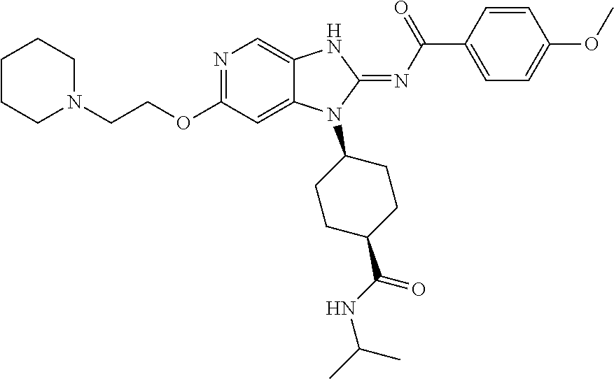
C(COC1=NC=C2C(=C1)N(C1CCC(C(NC(C)C)=O)CC1)C(=NC(C1=CC=C(OC)C=C1)=O)N2)N1CCCCC1
